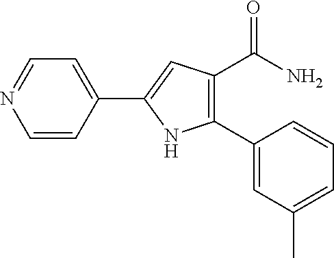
C1=CC(C2=CC(C(=O)N)=C(C3=CC(C)=CC=C3)N2)=CC=N1
